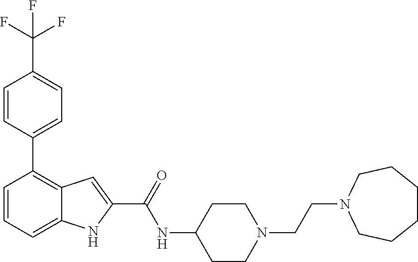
C1=CC=C2C(=C1C1=CC=C(C(F)(F)F)C=C1)C=C(C(=O)NC1CCN(CCN3CCCCCC3)CC1)N2
